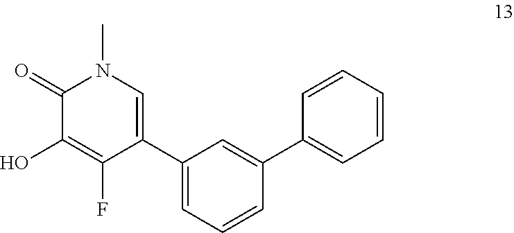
C1(=O)C(O)=C(F)C(C2=CC=CC(C3=CC=CC=C3)=C2)=CN1C
